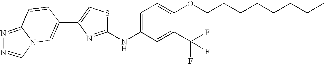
C12=NN=CN1C=C(C1=CSC(NC3=CC=C(OCCCCCCCC)C(C(F)(F)F)=C3)=N1)C=C2
